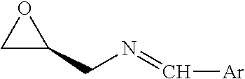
C1C(CN=C[Ar])O1
